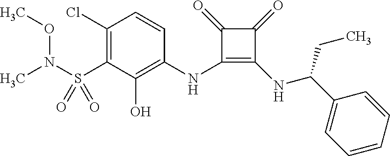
C1(Cl)=C(S(N(C)OC)(=O)=O)C(O)=C(NC2=C(NC(C3=CC=CC=C3)CC)C(=O)C2=O)C=C1
